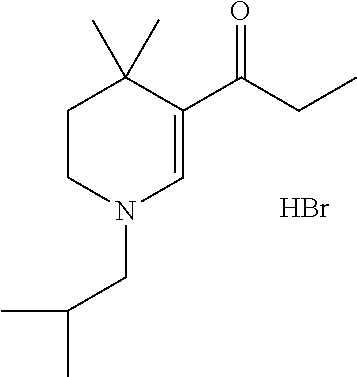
C1CN(CC(C)C)C=C(C(=O)CC)C1(C)C.Br
